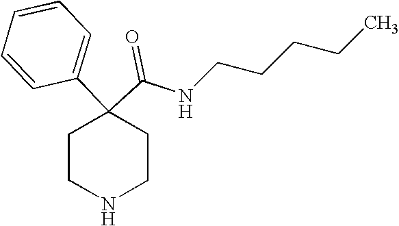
N(C(C1(C2=CC=CC=C2)CCNCC1)=O)CCCCC
